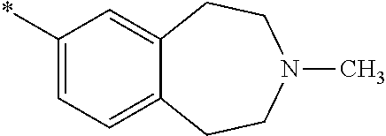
*C1=CC=C2C(=C1)CCN(C)CC2
